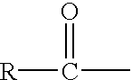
[R]C(=O)C
